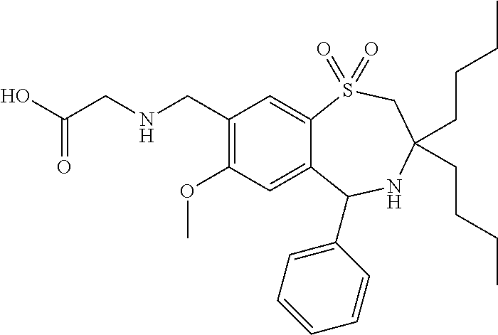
C1(CNCC(O)=O)=C(OC)C=C2C(=C1)S(=O)(=O)CC(CCCC)(CCCC)NC2C1=CC=CC=C1
